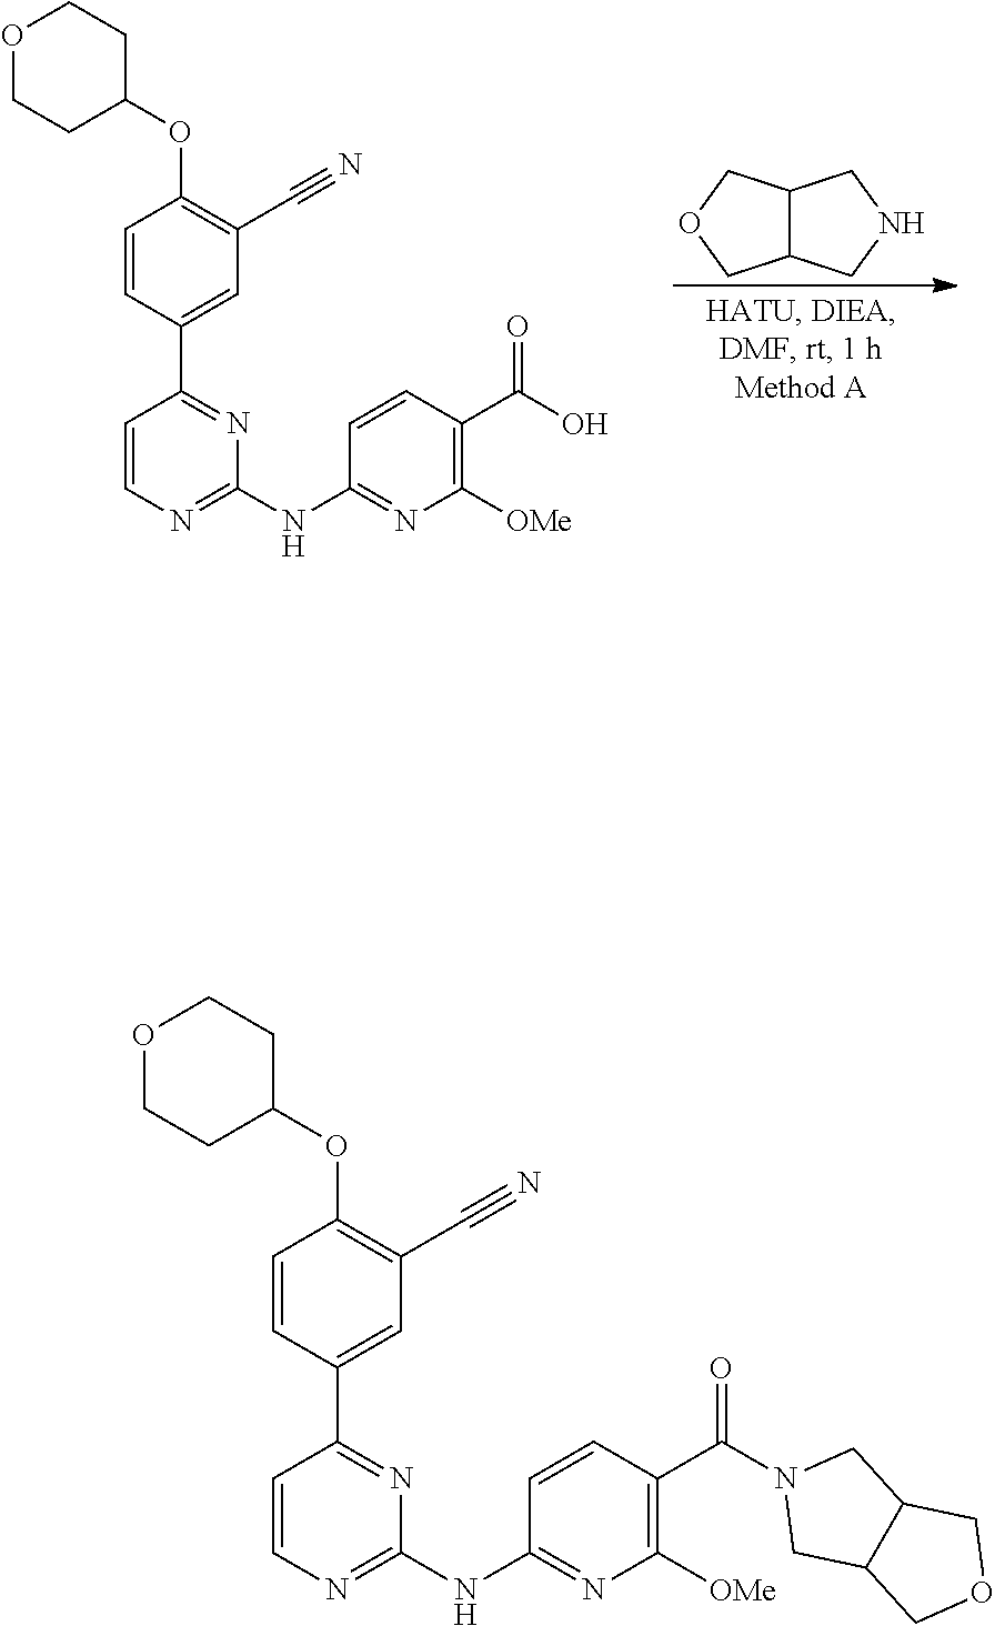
C1=CC(C2=NC(NC3=NC([OMe])=C(C(O)=O)C=C3)=NC=C2)=CC(C#N)=C1OC1CCOCC1.C12C(CNC1)COC2.C1=CC(C2=NC(NC3=NC([OMe])=C(C(N4CC5C(C4)COC5)=O)C=C3)=NC=C2)=CC(C#N)=C1OC1CCOCC1
